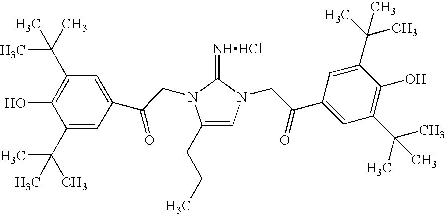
[NHHCl]=C1N(CC(=O)C2=CC(C(C)(C)C)=C(O)C(C(C)(C)C)=C2)C(CCC)=CN1CC(C1=CC(C(C)(C)C)=C(O)C(C(C)(C)C)=C1)=O
